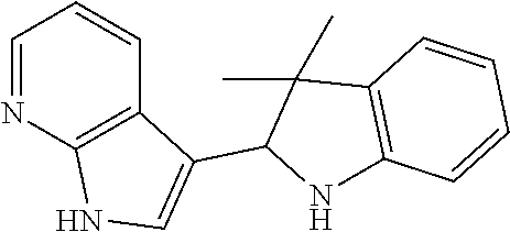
C1=NC2=C(C=C1)C(C1NC3=C(C1(C)C)C=CC=C3)=CN2
